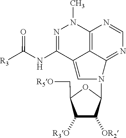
N1=C(NC([R3])=O)C2=CN(C3C([OR2])C([R3O])C(C[R5O])O3)C3=NC=NC(=C23)N1C
